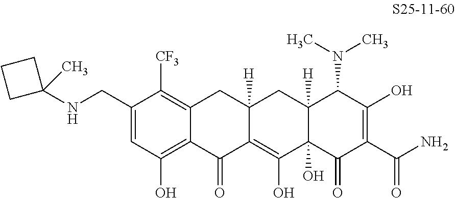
C1(CNC2(C)CCC2)=CC(O)=C2C(=C1[CF3])CC1([H])C(=C(O)C3(O)C([H])(C1)C(N(C)C)C(O)=C(C(N)=O)C3=O)C2=O
